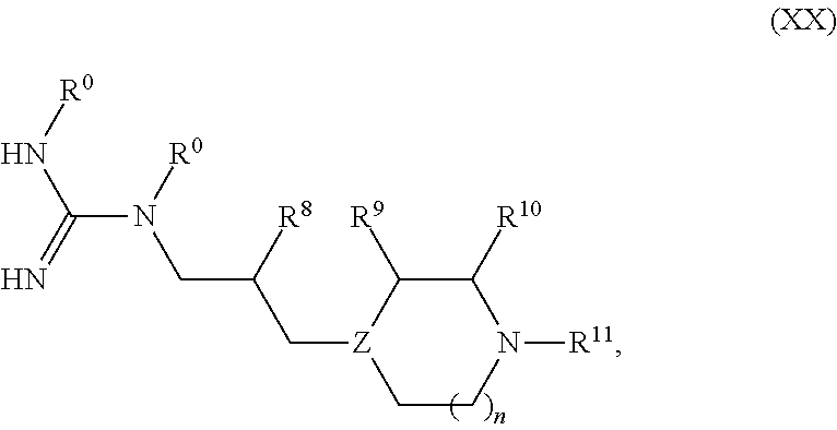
C1([R10])C([R9])[Z](CC([R8])CN([R0])C(N[R0])=N)CCN1[R11]
